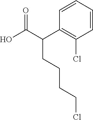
C1=CC=CC(Cl)=C1C(C(O)=O)CCCCCl
